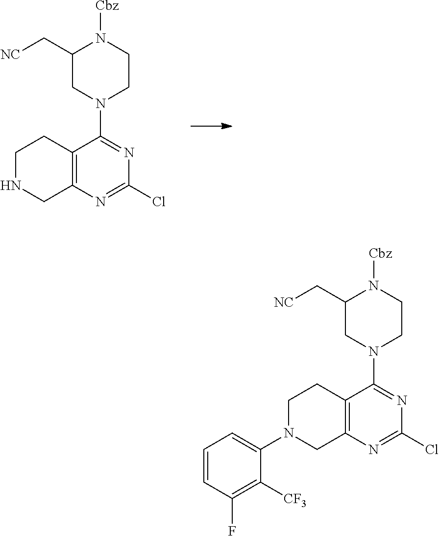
C1(C[NC])CN(C2=NC(Cl)=NC3=C2CCNC3)CCN1[Cbz].C1(C[NC])CN(C2=NC(Cl)=NC3=C2CCN(C2=CC=CC(F)=C2[CF3])C3)CCN1[Cbz]
